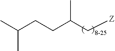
C(C(C[Z])C)CC(C)C
